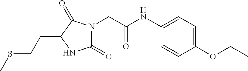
C1(=O)N(CC(NC2=CC=C(OCC)C=C2)=O)C(=O)C(CCSC)N1
